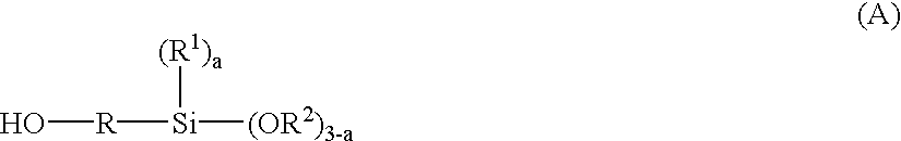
O[R][Si]([(R1)a])[(OR2)3-a]
